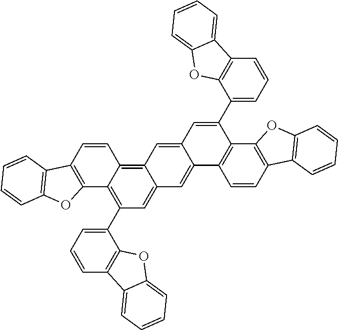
C12=C(C=CC3=C4C(=CC(C5=CC=CC6=C5OC5=CC=CC=C65)=C13)C=C1C(=C4)C=C(C3=CC=CC4=C3OC3=CC=CC=C43)C3=C1C=CC1=C3OC3=C1C=CC=C3)C1=C(O2)C=CC=C1
